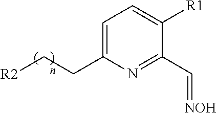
[R2]CCC1=CC=C([R1])C(C=[NOH])=N1
